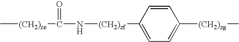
C[(CH2)ze]C(=O)N[(CH2)zf]C1=CC=C([(CH2)zg]C)C=C1
